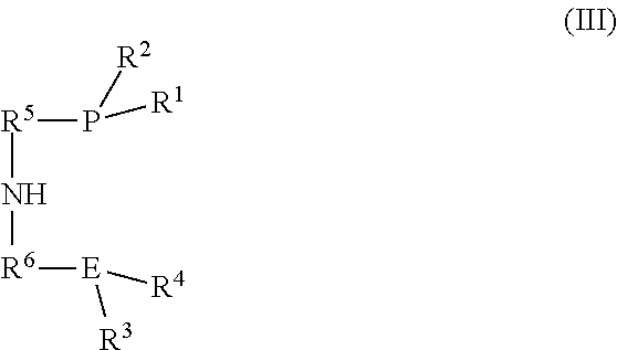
[R5](P([R2])[R1])N[R6][E]([R4])[R3]
